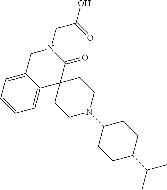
C1C2=CC=CC=C2C2(C(=O)N1CC(O)=O)CCN(C1CCC(C(C)C)CC1)CC2
